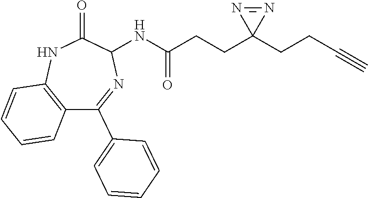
N1=NC1(CCC#C)CCC(NC1N=C(C2=CC=CC=C2)C2=C(NC1=O)C=CC=C2)=O
